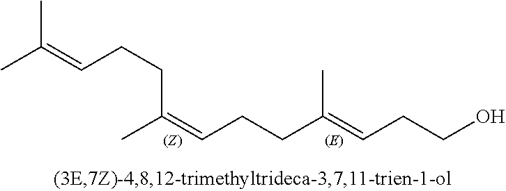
CC(=CCCC(=CCCO)C)CCC=C(C)C
